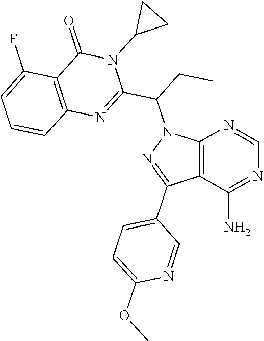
C12=C(C(N)=NC=N1)C(C1=CC=C(OC)N=C1)=NN2C(C1=NC2=C(C(=O)N1C1CC1)C(F)=CC=C2)CC
